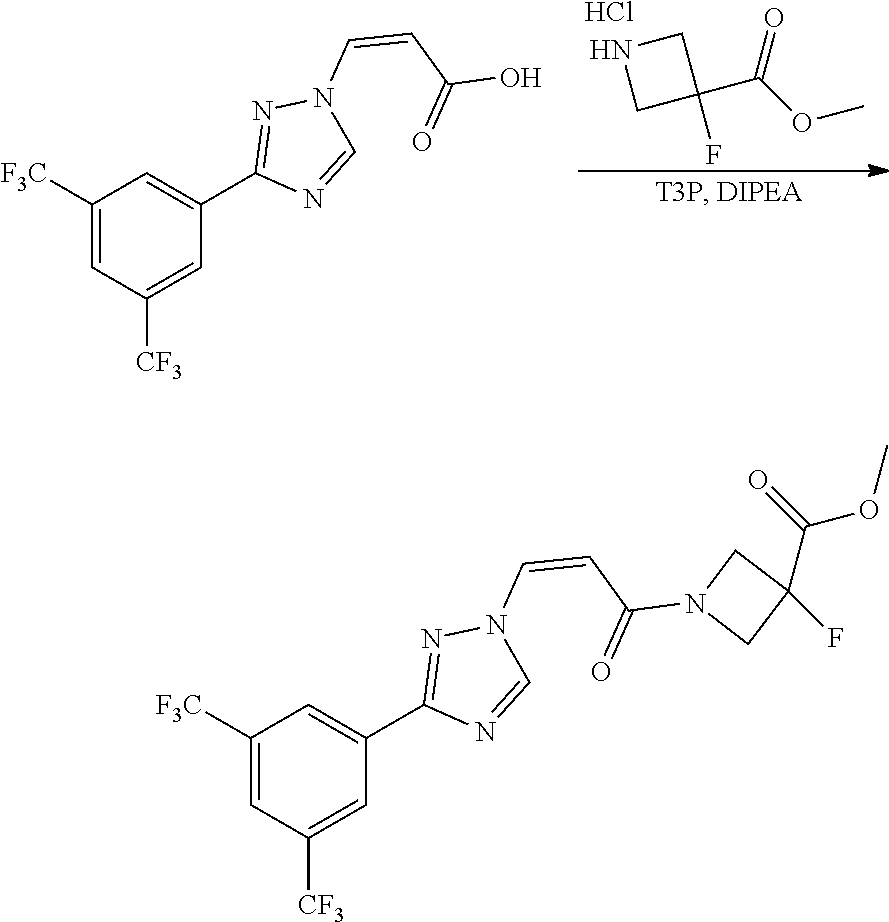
Cl.C(OC)(=O)C1(F)CNC1.C1([F3C])=CC([CF3])=CC(C2=NN(C=CC(=O)O)C=N2)=C1.C1([F3C])=CC([CF3])=CC(C2=NN(C=CC(=O)N3CC(F)(C(=O)OC)C3)C=N2)=C1
